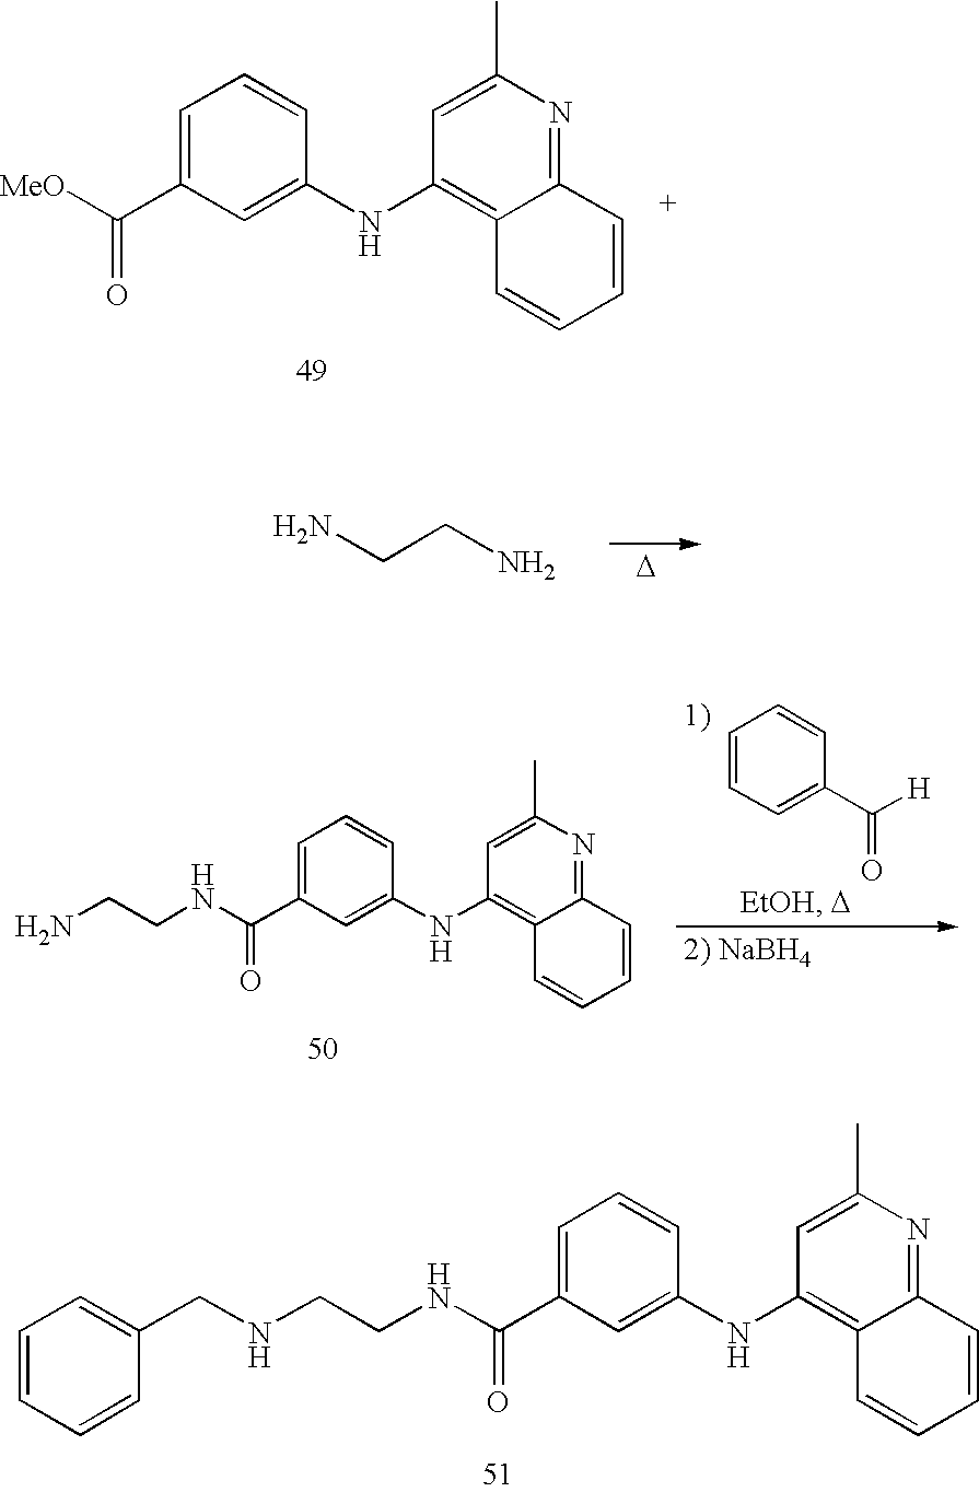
C1=C(C([MeO])=O)C=C(NC2=C3C(=NC(C)=C2)C=CC=C3)C=C1.[D].NCCN.C1=CC=C(C([H])=O)C=C1.C1=C(C(NCCN)=O)C=C(NC2=C3C(=NC(C)=C2)C=CC=C3)C=C1.C1=C(C(NCCNCC2=CC=CC=C2)=O)C=C(NC2=C3C(=NC(C)=C2)C=CC=C3)C=C1
